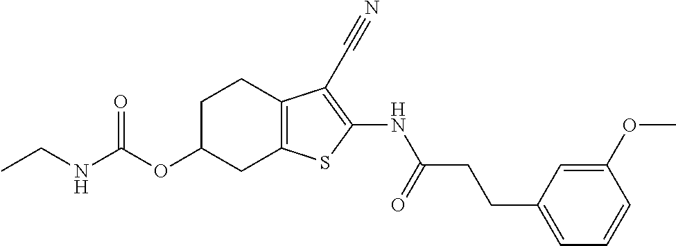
N(C(OC1CC2=C(CC1)C(C#N)=C(NC(CCC1=CC=CC(OC)=C1)=O)S2)=O)CC
